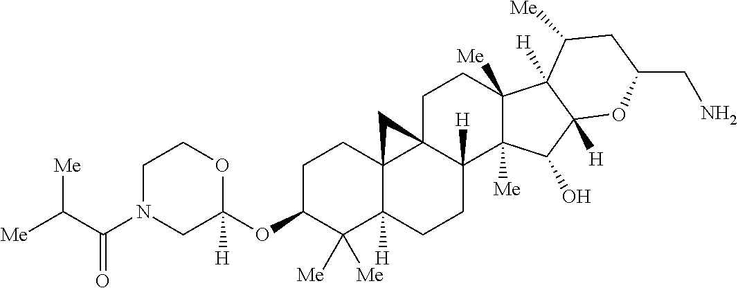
C1C(OC2([H])OCCN(C(C([Me])[Me])=O)C2)C([Me])([Me])C2([H])C3(C1)C1(C([H])(CC2)C2([Me])C([Me])(CC1)C1([H])C([Me])CC(CN)OC1([H])C2O)C3
